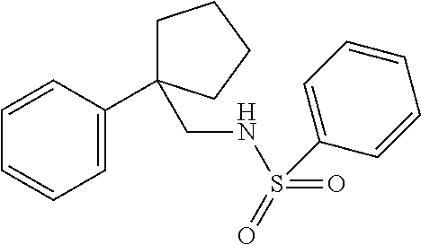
C(NS(C1=CC=CC=C1)(=O)=O)C1(C2=CC=CC=C2)CCCC1
